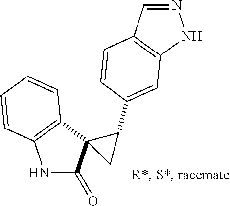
N1C(=O)C2(C3=C1C=CC=C3)C(C1=CC3=C(C=NN3)C=C1)C2
